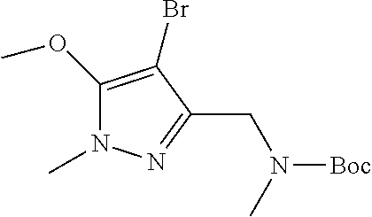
C1(OC)=C(Br)C(CN([Boc])C)=NN1C
